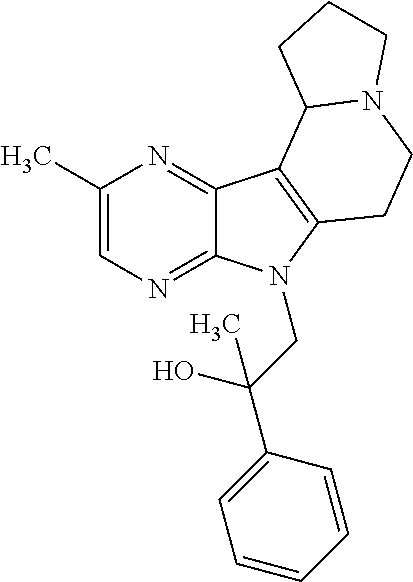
C1(C)=CN=C2C(=N1)C1=C(N2CC(C2=CC=CC=C2)(O)C)CCN2C1CCC2
